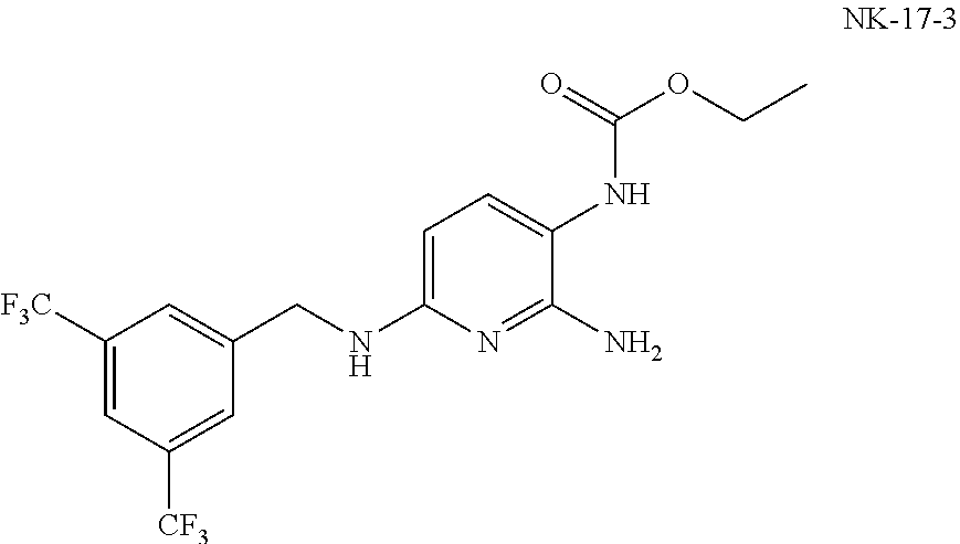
C1=C(CNC2=CC=C(NC(=O)OCC)C(N)=N2)C=C([CF3])C=C1[F3C]
